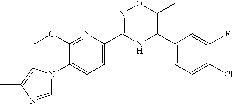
C1(C2=CC=C(N3C=NC(C)=C3)C(OC)=N2)=NOC(C)C(C2=CC=C(Cl)C(F)=C2)N1
